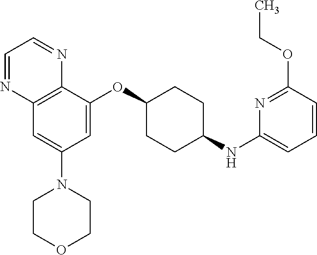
C12=C(C(OC3CCC(NC4=CC=CC(OCC)=N4)CC3)=CC(N3CCOCC3)=C1)N=CC=N2
